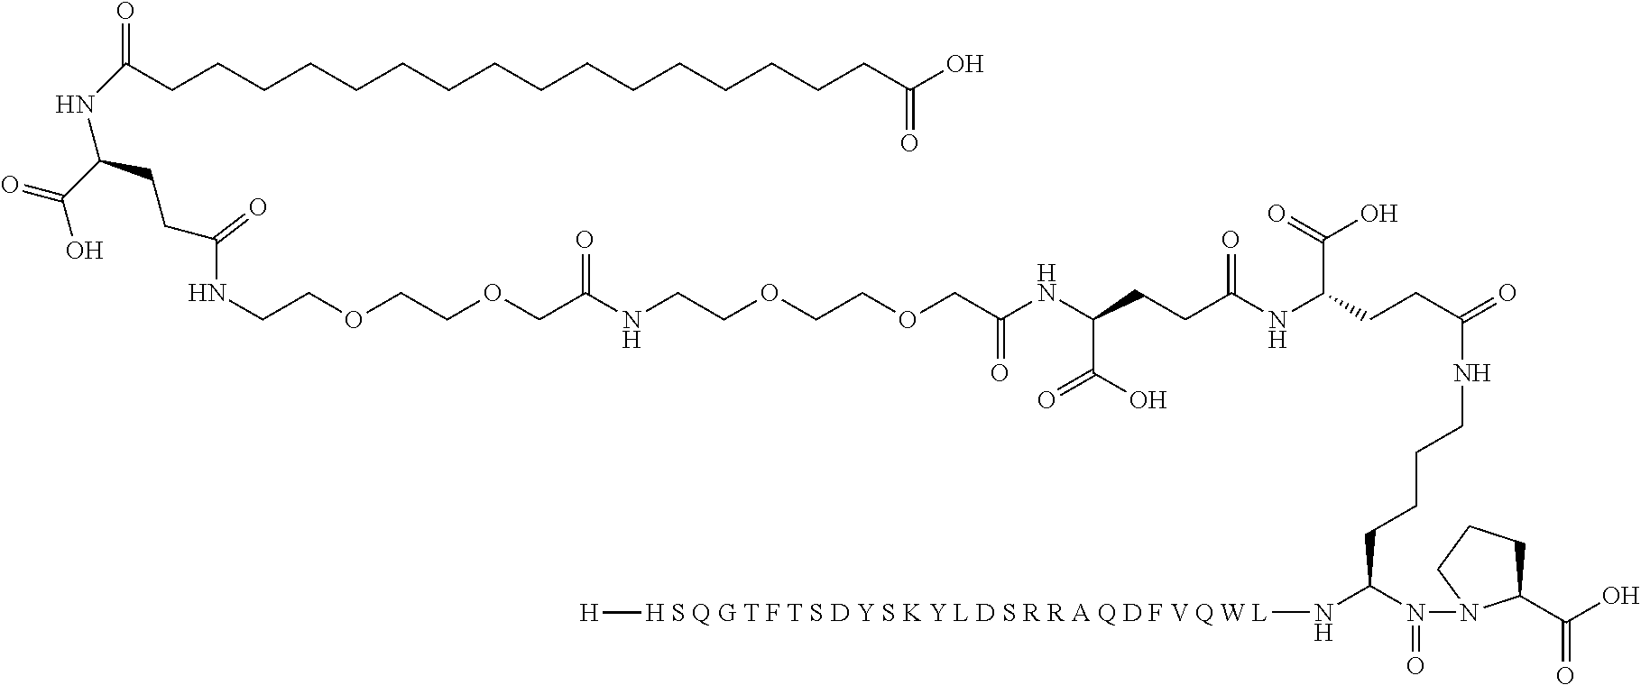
N(C(CCCCCCCCCCCCCCCCC(O)=O)=O)C(C(=O)O)CCC(NCCOCCOCC(NCCOCCOCC(NC(CCC(NC(CCC(NCCCCC(N(=O)N1C(C(O)=O)CCC1)N[H S Q G T F T S D Y S K Y L D S R R A Q D F V Q W L][H])=O)C(=O)O)=O)C(O)=O)=O)=O)=O
